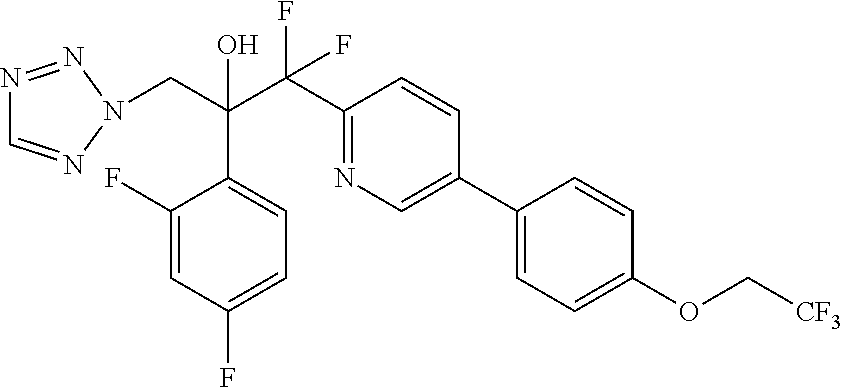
N1=NN(CC(C(C2=NC=C(C3=CC=C(OC[CF3])C=C3)C=C2)(F)F)(C2=CC=C(F)C=C2F)O)N=C1
